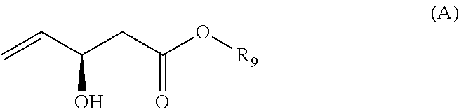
C=CC(CC(O[R9])=O)O
